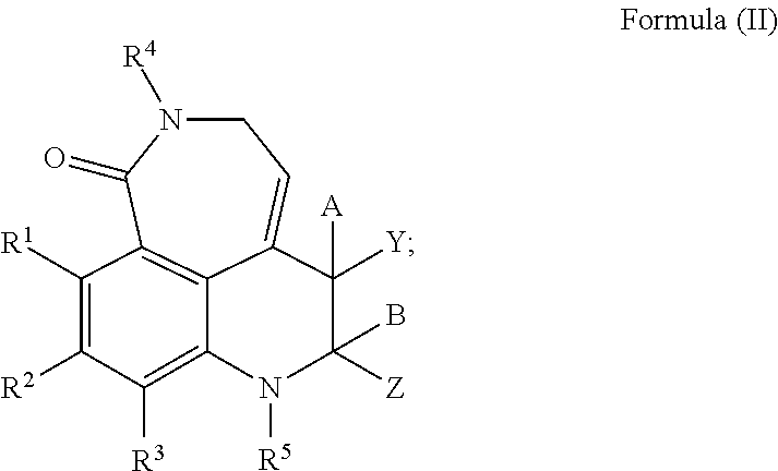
C1N([R4])C(=O)C2=C3C(=C1)C([Y])([A])C([Z])(B)N([R5])C3=C([R3])C([R2])=C2[R1]
